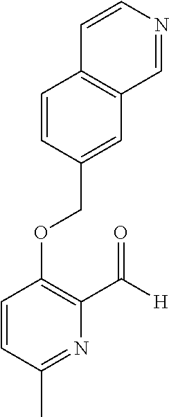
C(OC1=C(C([H])=O)N=C(C)C=C1)C1=CC2=C(C=C1)C=CN=C2
